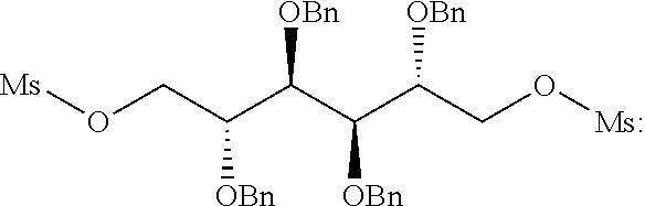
[Ms]OCC(C(C(C(CO[Ms:])[OBn])[OBn])[OBn])[OBn]
